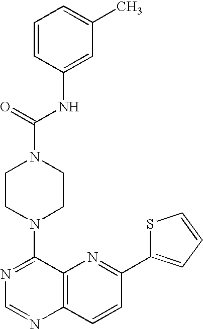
N1=C(N2CCN(C(NC3=CC(C)=CC=C3)=O)CC2)C2=C(N=C1)C=CC(C1=CC=CS1)=N2
